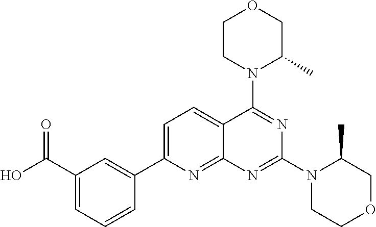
C1=C(C2=CC(C(O)=O)=CC=C2)N=C2C(=C1)C(N1C(C)COCC1)=NC(N1CCOCC1C)=N2
